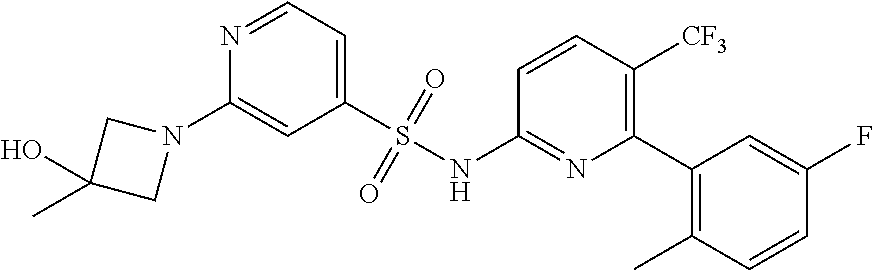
N1=CC=C(S(NC2=NC(C3=C(C)C=CC(F)=C3)=C([CF3])C=C2)(=O)=O)C=C1N1CC(C)(O)C1
